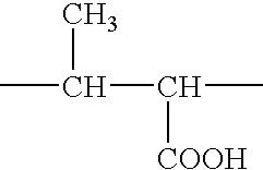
C(C(C)[COOH])(C)C
